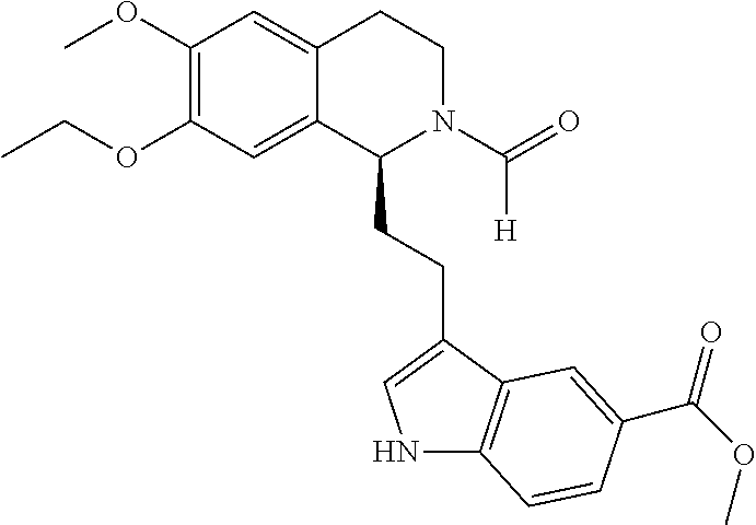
C(OC1=C(OC)C=C2C(=C1)C(CCC1=CNC3=C1C=C(C(OC)=O)C=C3)N(C(=O)[H])CC2)C
